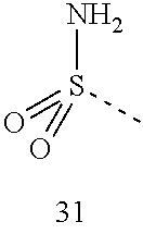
O=S(C)(N)=O
